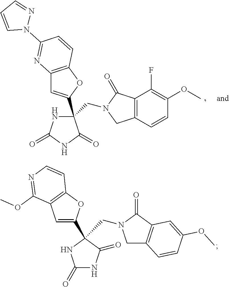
C1(C2=CC3=C(O2)C=CC(N2C=CC=N2)=N3)(CN2CC3=C(C2=O)C(F)=C(OC)C=C3)NC(=O)NC1=O.C1=C(C2(CN3CC4=C(C3=O)C=C(OC)C=C4)NC(=O)NC2=O)OC2=C1C(OC)=NC=C2
